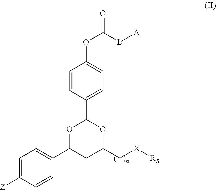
C1=C([Z])C=CC(C2CC(C[X][RB])OC(C3=CC=C(OC(=O)[L][A])C=C3)O2)=C1
